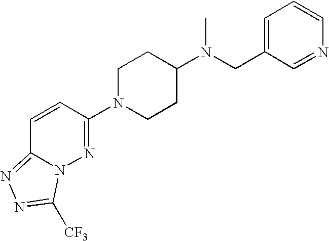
C1=C(CN(C2CCN(C3=NN4C(=NN=C4[CF3])C=C3)CC2)C)C=NC=C1
